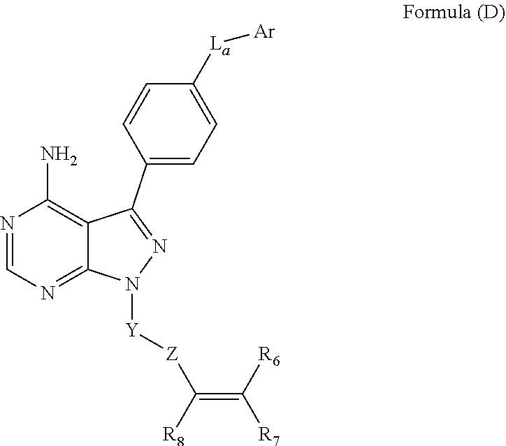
C1=C(C2=NN([Y][Z]C(=C([R6])[R7])[R8])C3=NC=NC(N)=C32)C=CC([La][Ar])=C1
